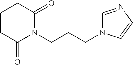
C1CC(=O)N(CCCN2C=NC=C2)C(=O)C1
